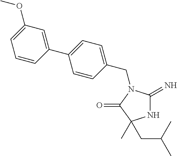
N1C(=N)N(CC2=CC=C(C3=CC(OC)=CC=C3)C=C2)C(=O)C1(CC(C)C)C
